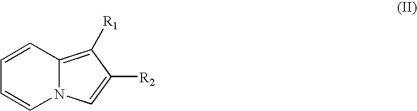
C12=C([R1])C([R2])=CN1C=CC=C2
